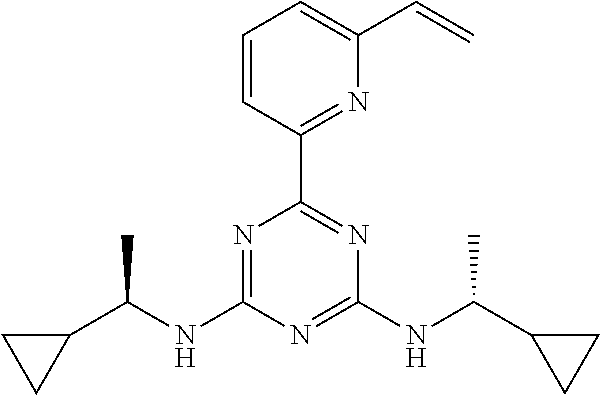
N1=C(NC(C2CC2)C)N=C(NC(C2CC2)C)N=C1C1=NC(C=C)=CC=C1
